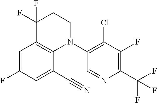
C1=C(F)C=C(C#N)C2=C1C(F)(F)CCN2C1=C(Cl)C(F)=C(C(F)(F)F)N=C1
